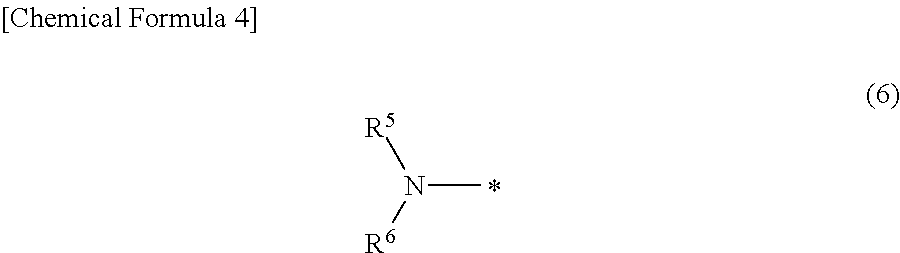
CN([R6])[R5].*
